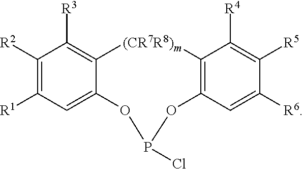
C1([R2])=C([R1])C=C2C(=C1[R3])[(CR7R8)m]C1=C(C=C([R6])C([R5])=C1[R4])OP(Cl)O2
